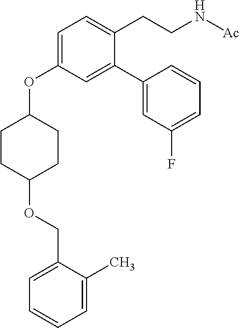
C1=C(OC2CCC(OCC3=CC=CC=C3C)CC2)C=C(C2=CC(F)=CC=C2)C(CCN[Ac])=C1
